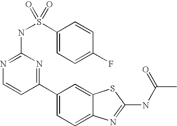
C1(C2=NC(NS(C3=CC=C(F)C=C3)(=O)=O)=NC=C2)=CC=C2C(=C1)SC(NC(C)=O)=N2
